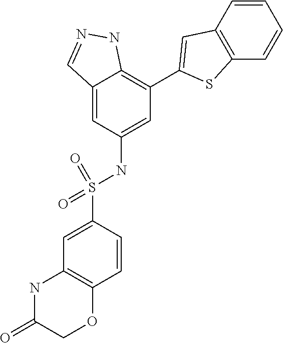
C12=CC(NS(C3=CC4=C(C=C3)OCC(=O)N4)(=O)=O)=CC(C3=CC4=C(S3)C=CC=C4)=C1NN=C2
